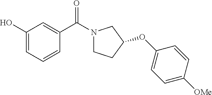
C1(O)=CC=CC(C(N2CCC(OC3=CC=C([OMe])C=C3)C2)=O)=C1
